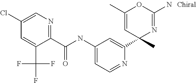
C1(C(NC2=CC=NC(C3(C)N=C(N)OC(C)=C3)=C2)=O)=NC=C(Cl)C=C1C(F)(F)F
